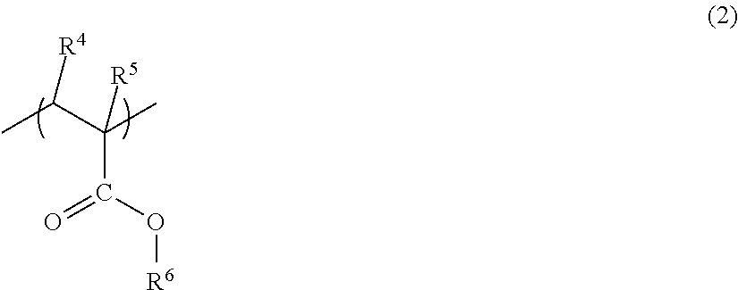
C(C(O[R6])=O)(C)(C(C)[R4])[R5]
